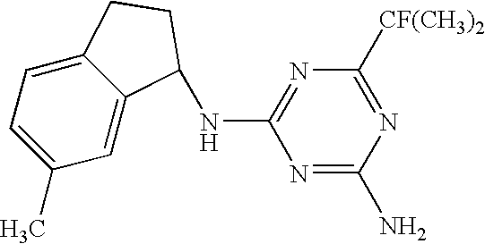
C1(C)=CC=C2C(=C1)C(NC1=NC([CF(CH3)2])=NC(N)=N1)CC2
